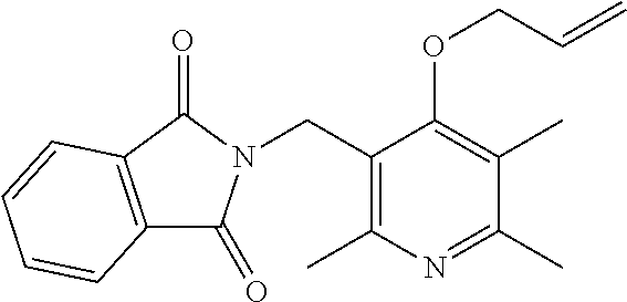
C(C1=C(C)N=C(C)C(C)=C1OCC=C)N1C(=O)C2=C(C1=O)C=CC=C2
